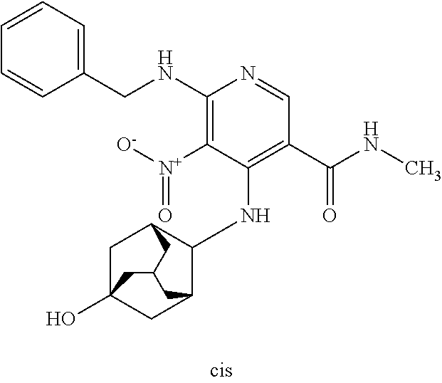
C1(NCC2=CC=CC=C2)=C([N+]([O-])=O)C(NC2C3CC4(O)CC2CC(C3)C4)=C(C(NC)=O)C=N1
